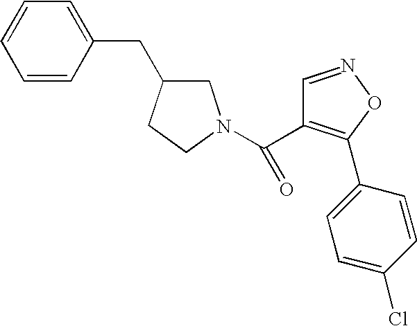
C1=CC(CC2CN(C(=O)C3=C(C4=CC=C(Cl)C=C4)ON=C3)CC2)=CC=C1
